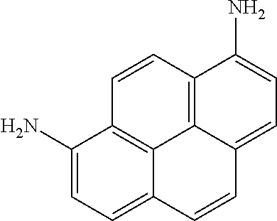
C1(N)=CC=C2C3=C1C=CC1=C3C(=CC=C1N)C=C2
